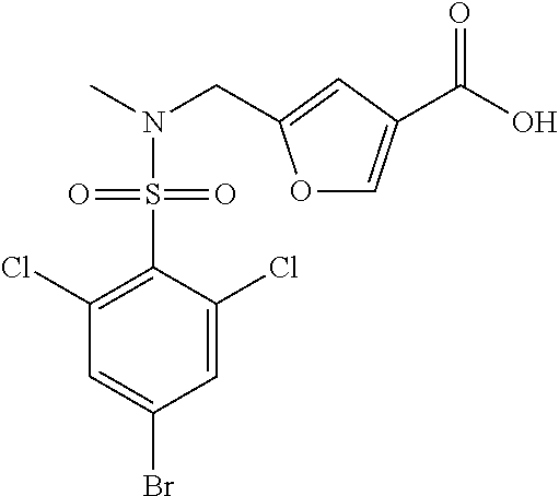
C1=C(Cl)C(S(=O)(=O)N(CC2=CC(C(O)=O)=CO2)C)=C(Cl)C=C1Br
